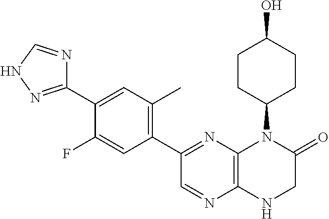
C12=C(N=C(C3=C(C)C=C(C4=NNC=N4)C(F)=C3)C=N1)N(C1CCC(O)CC1)C(=O)CN2
